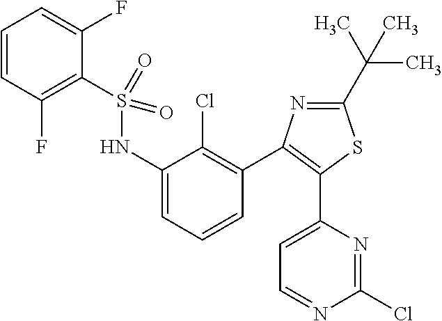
C1=CC(F)=C(S(NC2=CC=CC(C3=C(C4=CC=NC(Cl)=N4)SC(C(C)(C)C)=N3)=C2Cl)(=O)=O)C(F)=C1
